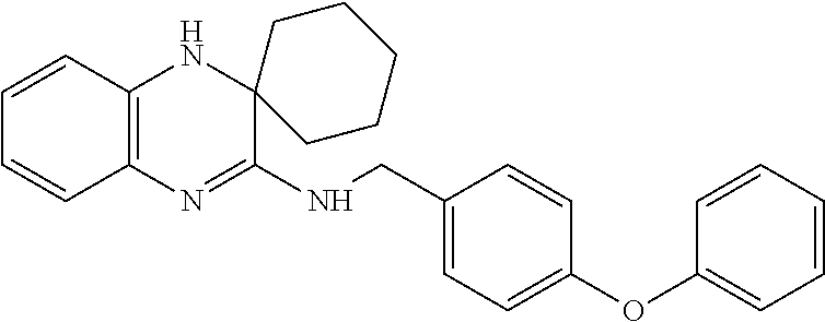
C1=CC2=C(C=C1)N=C(NCC1=CC=C(OC3=CC=CC=C3)C=C1)C1(N2)CCCCC1
